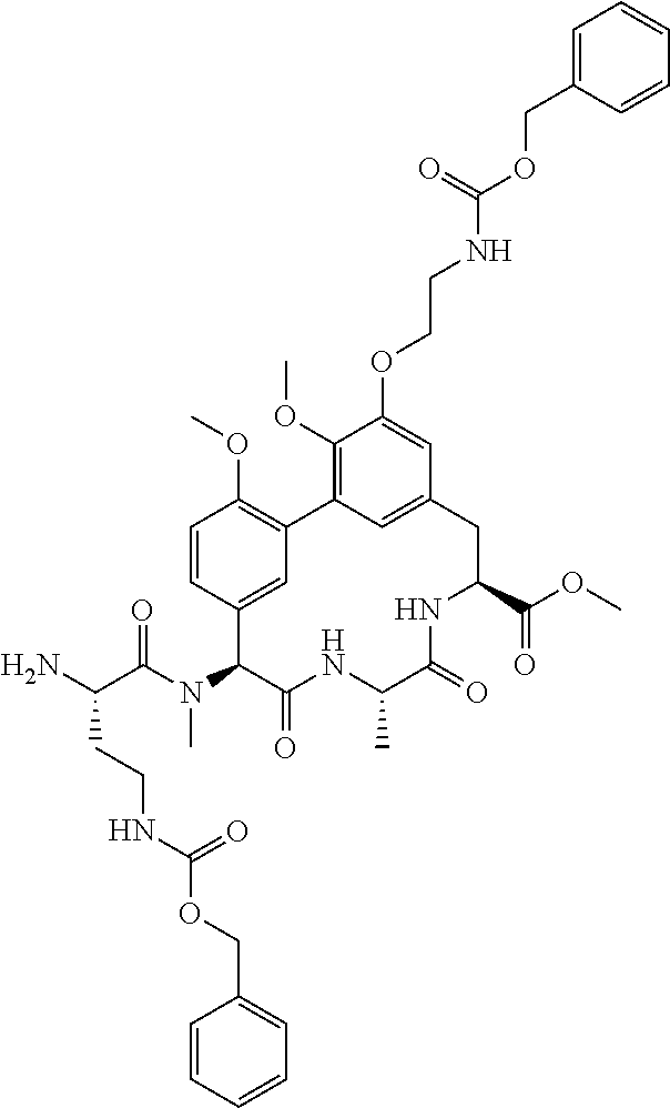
C(C(N(C1C(=O)NC(C)C(=O)NC(C(OC)=O)CC2=CC(=C(OC)C(OCCNC(=O)OCC3=CC=CC=C3)=C2)C2=C(OC)C=CC1=C2)C)=O)(CCNC(OCC1=CC=CC=C1)=O)N
